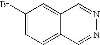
C1(Br)=CC=C2C(=C1)C=NN=C2
